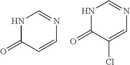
N1C(=O)C=CN=C1.N1C(=O)C(Cl)=CN=C1
